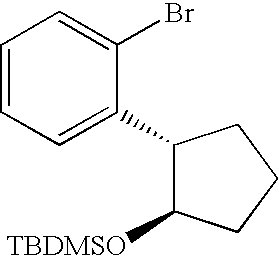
C1=CC=C(C2C([TBDMSO])CCC2)C(Br)=C1
